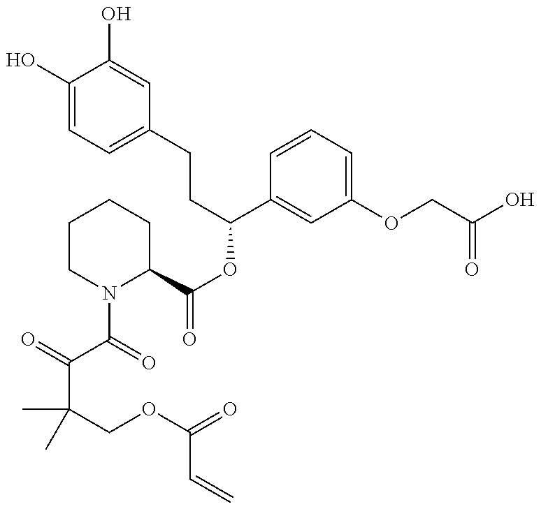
C1(O)=CC=C(CCC(OC(=O)C2CCCCN2C(=O)C(=O)C(COC(=O)C=C)(C)C)C2=CC(OCC(O)=O)=CC=C2)C=C1O
